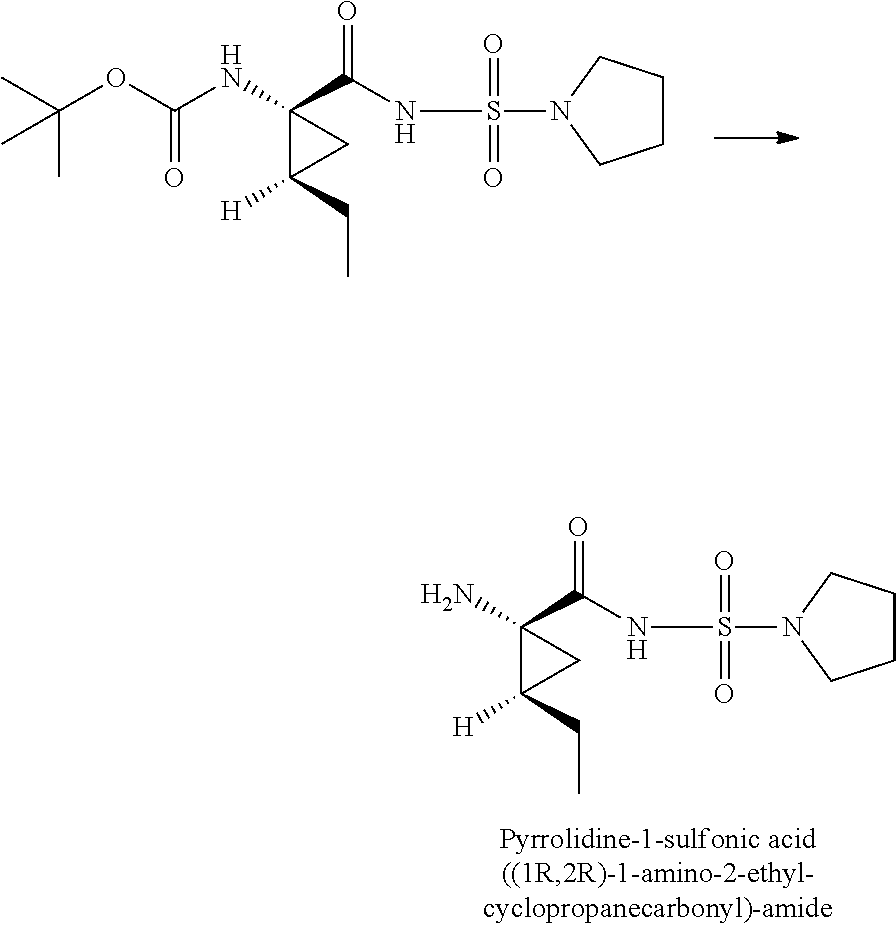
N(C1(C(=O)NS(=O)(=O)N2CCCC2)C([H])(CC)C1)C(OC(C)(C)C)=O.NC1(C(=O)NS(=O)(=O)N2CCCC2)C([H])(CC)C1
